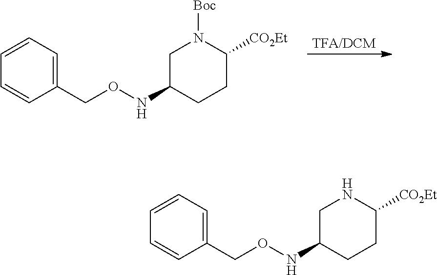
C1C(NOCC2=CC=CC=C2)CCC([CO2Et])N1.C1C(NOCC2=CC=CC=C2)CCC([CO2Et])N1[Boc].[TFA/DCM]
